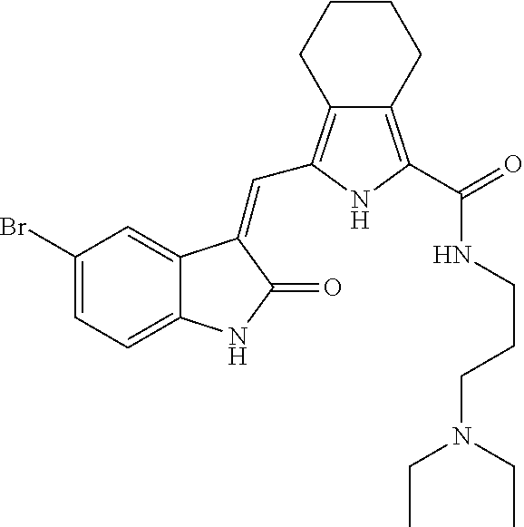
C1(Br)=CC=C2C(=C1)C(=CC1=C3C(=C(C(=O)NCCCN(CC)CC)N1)CCCC3)C(=O)N2
